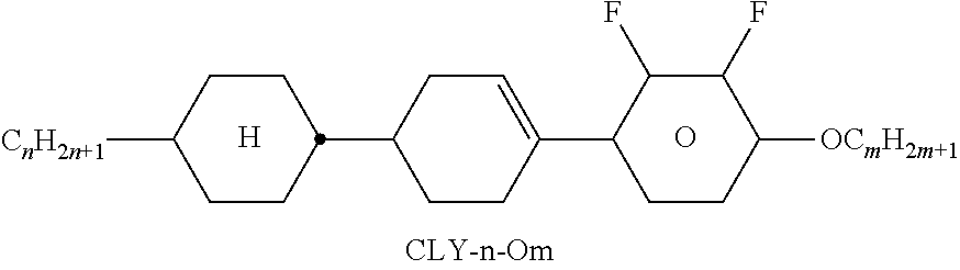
C1CC(C2CCC(C3CCC([OCmH2m+1])C(F)C3F)=CC2)CCC1[CnH2n+1].[H].O
